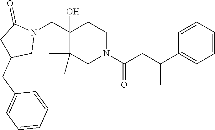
C1(CN2C(=O)CC(CC3=CC=CC=C3)C2)(O)C(C)(C)CN(C(CC(C2=CC=CC=C2)C)=O)CC1
